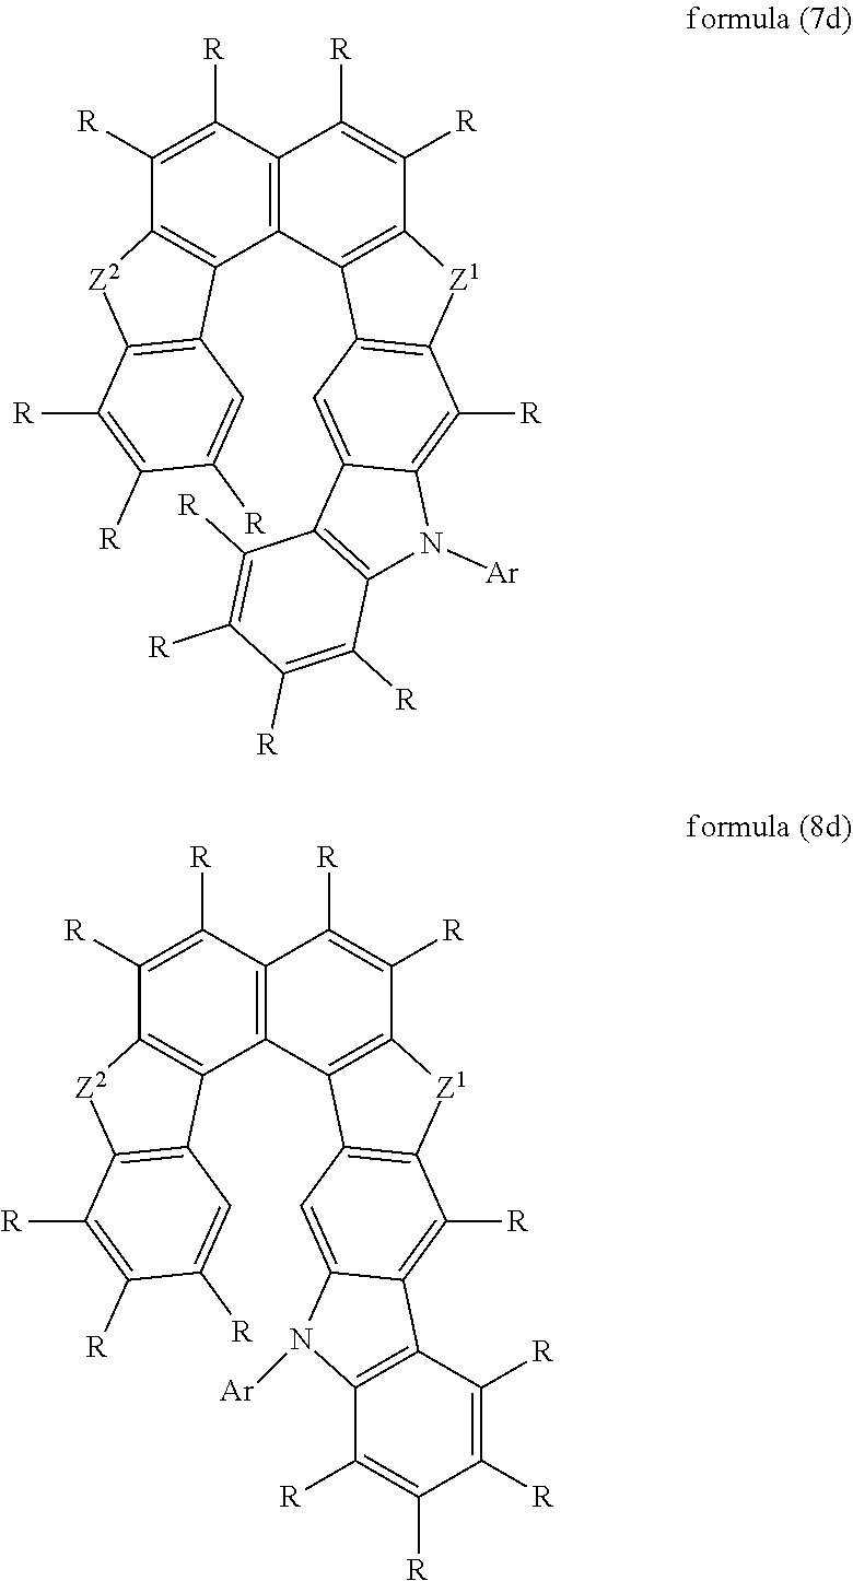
C12=CC3=C([Z1]C4=C3C3=C(C([R])=C([R])C5=C3C3=C(C([R])=C([R])C([R])=C3)[Z2]5)C([R])=C4[R])C([R])=C1N([Ar])C1=C2C([R])=C([R])C([R])=C1[R].C12=CC3=C([Z1]C4=C3C3=C(C([R])=C([R])C5=C3C3=C(C([R])=C([R])C([R])=C3)[Z2]5)C([R])=C4[R])C([R])=C1C1=C(N2[Ar])C([R])=C([R])C([R])=C1[R]
